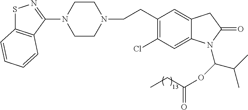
C1CN(CCC2=C(Cl)C=C3C(=C2)CC(=O)N3C(OC(=O)CC)C(C)C)CCN1C1=NSC2=C1C=CC=C2
